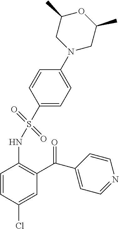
C1=CC(Cl)=CC(C(C2=CC=NC=C2)=O)=C1NS(C1=CC=C(N2CC(C)OC(C)C2)C=C1)(=O)=O
